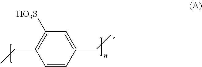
C1(CC)=CC([HO3S])=C(CC)C=C1
